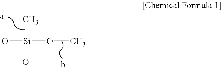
O[Si](OC)(C)O
